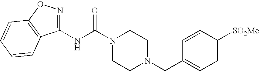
N(C(N1CCN(CC2=CC=C([SO2Me])C=C2)CC1)=O)C1=NOC2=C1C=CC=C2
